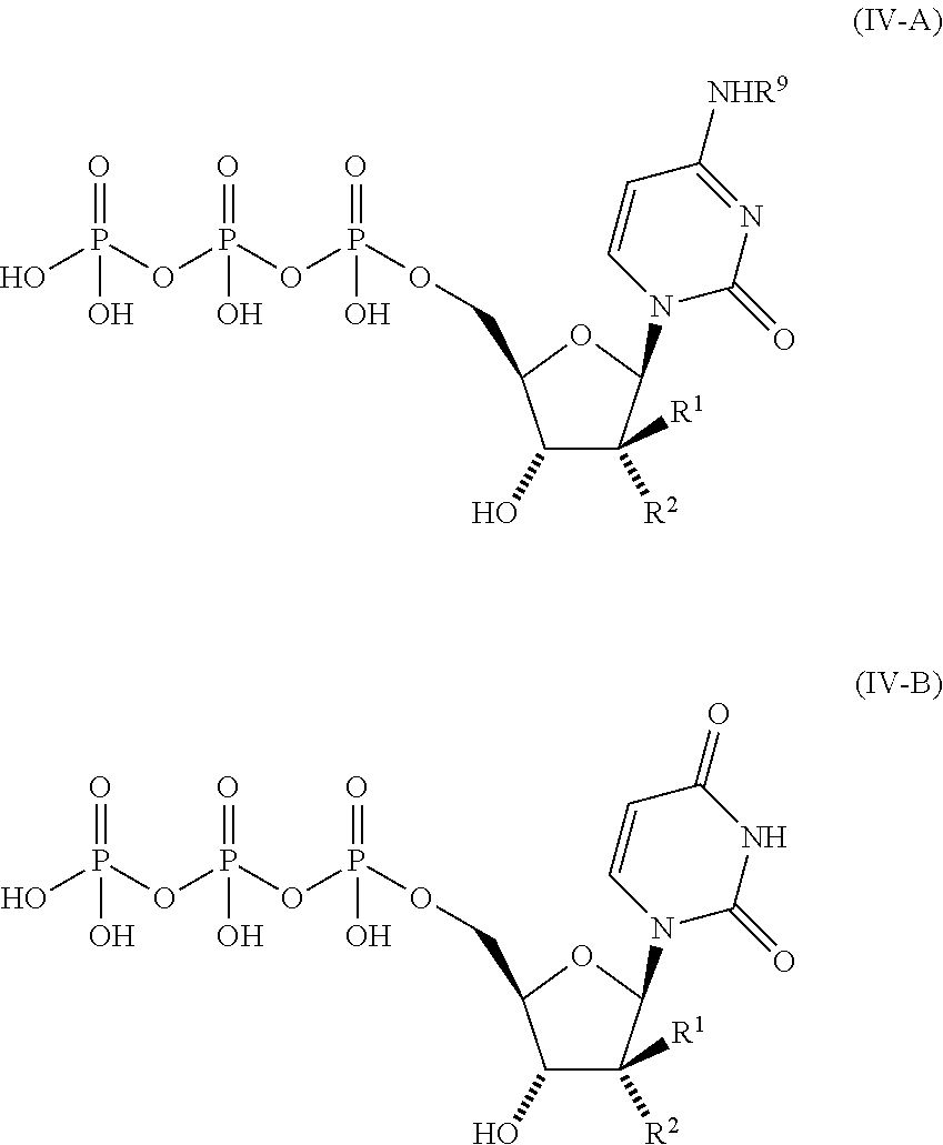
OP(OP(OP(OCC1C(O)C([R1])([R2])C(N2C(=O)N=C([NHR9])C=C2)O1)(=O)O)(=O)O)(=O)O.OP(OP(OP(OCC1C(O)C([R1])([R2])C(N2C(=O)NC(=O)C=C2)O1)(=O)O)(=O)O)(=O)O
